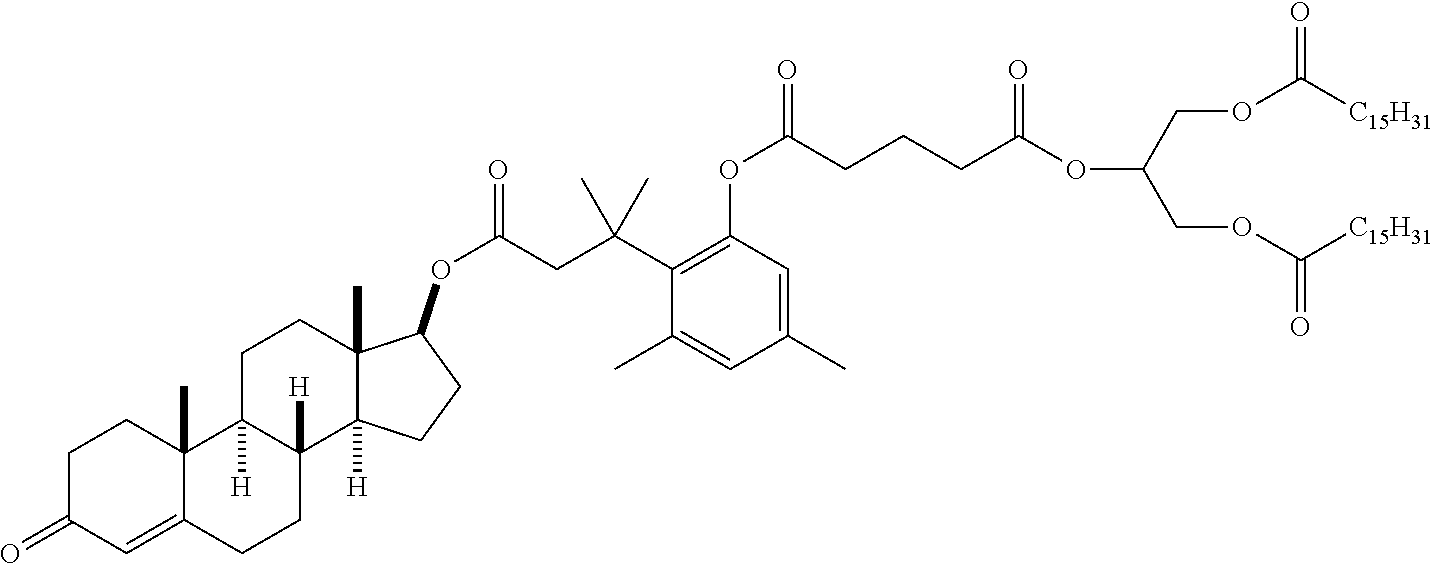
C(COC([C15H31])=O)(COC([C15H31])=O)OC(=O)CCCC(OC1=C(C(CC(OC2C3(C)C([H])(C4([H])CCC5=CC(=O)CCC5(C)C4([H])CC3)CC2)=O)(C)C)C(C)=CC(C)=C1)=O
